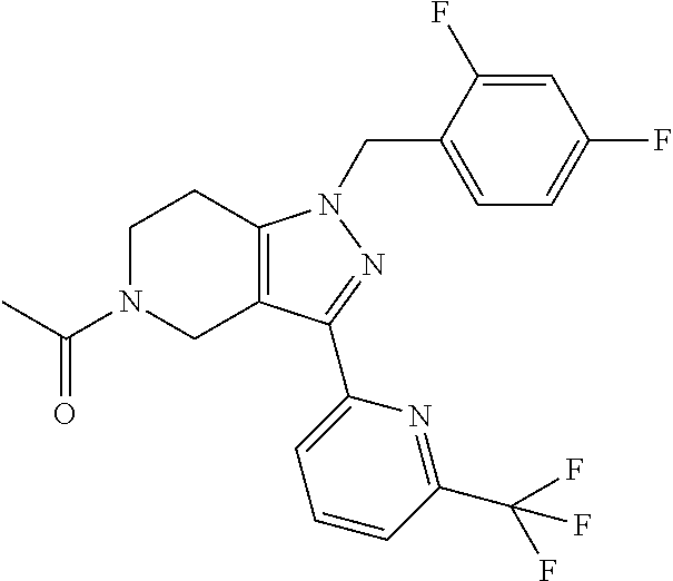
C1N(C(C)=O)CC2=C(C1)N(CC1=CC=C(F)C=C1F)N=C2C1=CC=CC(C(F)(F)F)=N1
